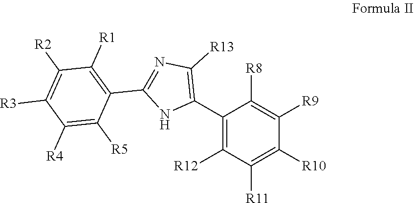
C1(C2=C([R13])N=C(C3=C([R1])C([R2])=C([R3])C([R4])=C3[R5])N2)=C([R12])C([R11])=C([R10])C([R9])=C1[R8]
